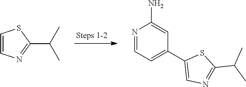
C1=CN=C(C(C)C)S1.N1=CC=C(C2=CN=C(C(C)C)S2)C=C1N
